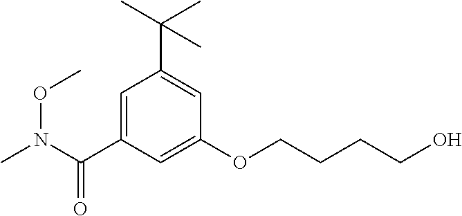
C1=C(C(N(OC)C)=O)C=C(OCCCCO)C=C1C(C)(C)C
